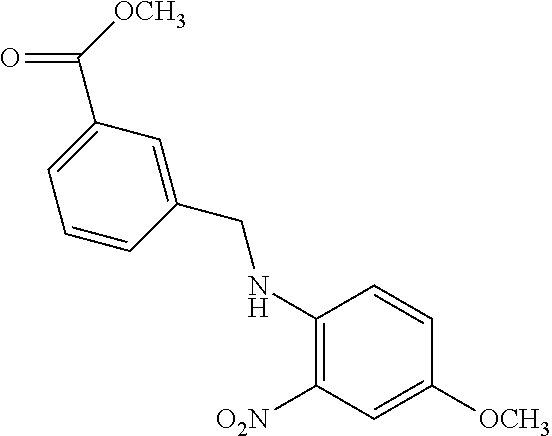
C1=CC(CNC2=C([O2N])C=C([OCH3])C=C2)=CC(C([OCH3])=O)=C1
